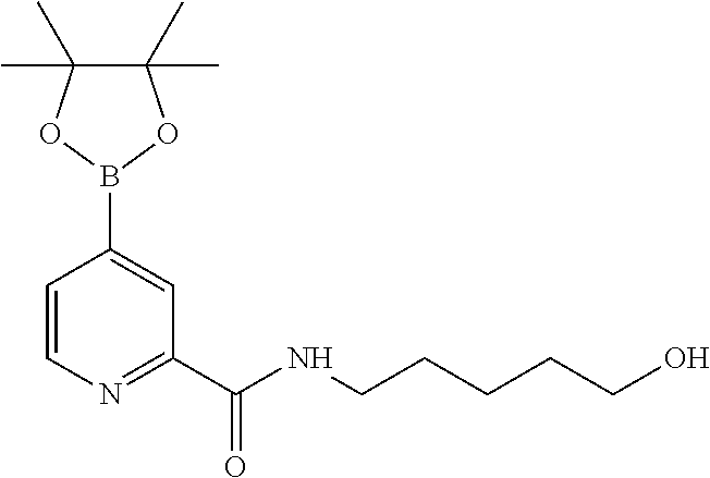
C1=CN=C(C(NCCCCCO)=O)C=C1B1OC(C)(C)C(C)(C)O1
